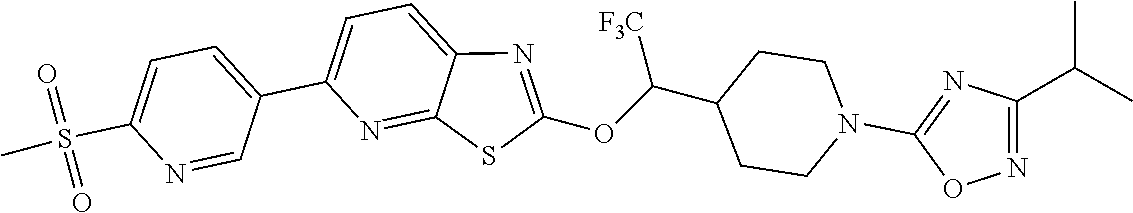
C1=C(C2=CC=C(S(=O)(=O)C)N=C2)N=C2C(=C1)N=C(OC(C1CCN(C3=NC(C(C)C)=NO3)CC1)[F3C])S2
